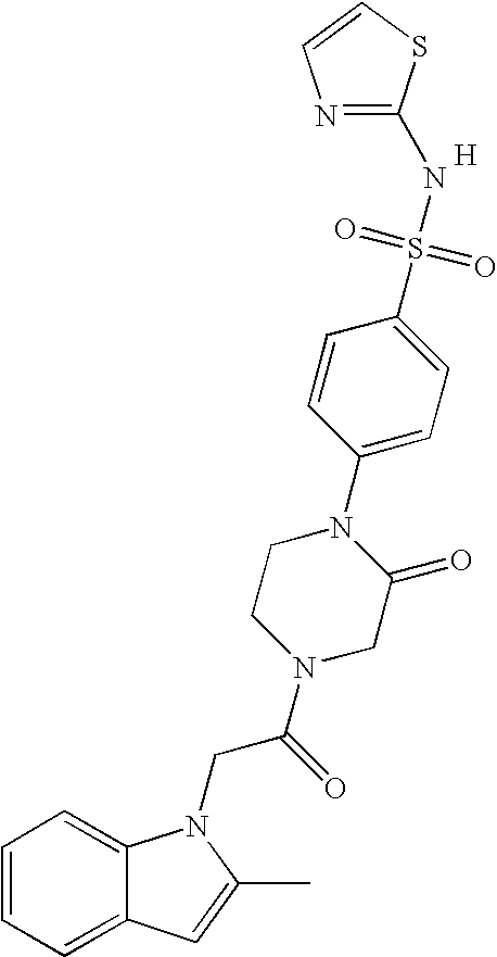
C1=CC=C2C(=C1)N(CC(N1CC(=O)N(C3=CC=C(S(=O)(=O)NC4=NC=CS4)C=C3)CC1)=O)C(C)=C2.[H]
